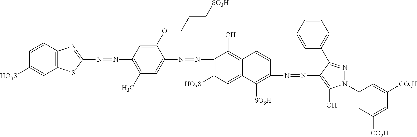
N(=NC1=C(C)C=C(N=NC2=C([HO3S])C=C3C(=C2O)C=CC(N=NC2=C(O)N(C4=CC([CO2H])=CC([CO2H])=C4)N=C2C2=CC=CC=C2)=C3[SO3H])C(OCCC[SO3H])=C1)C1=NC2=C(S1)C=C([HO3S])C=C2
